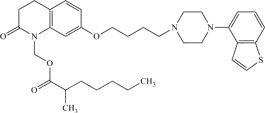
C12=C(C=C(OCCCCN3CCN(C4=CC=CC5=C4C=CS5)CC3)C=C1)N(COC(=O)C(CCCCC)C)C(=O)CC2
